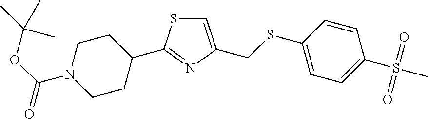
C1=C(CSC2=CC=C(S(C)(=O)=O)C=C2)N=C(C2CCN(C(OC(C)(C)C)=O)CC2)S1
